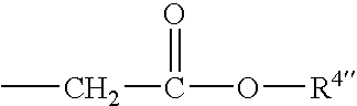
CCC(O[R4])=O
